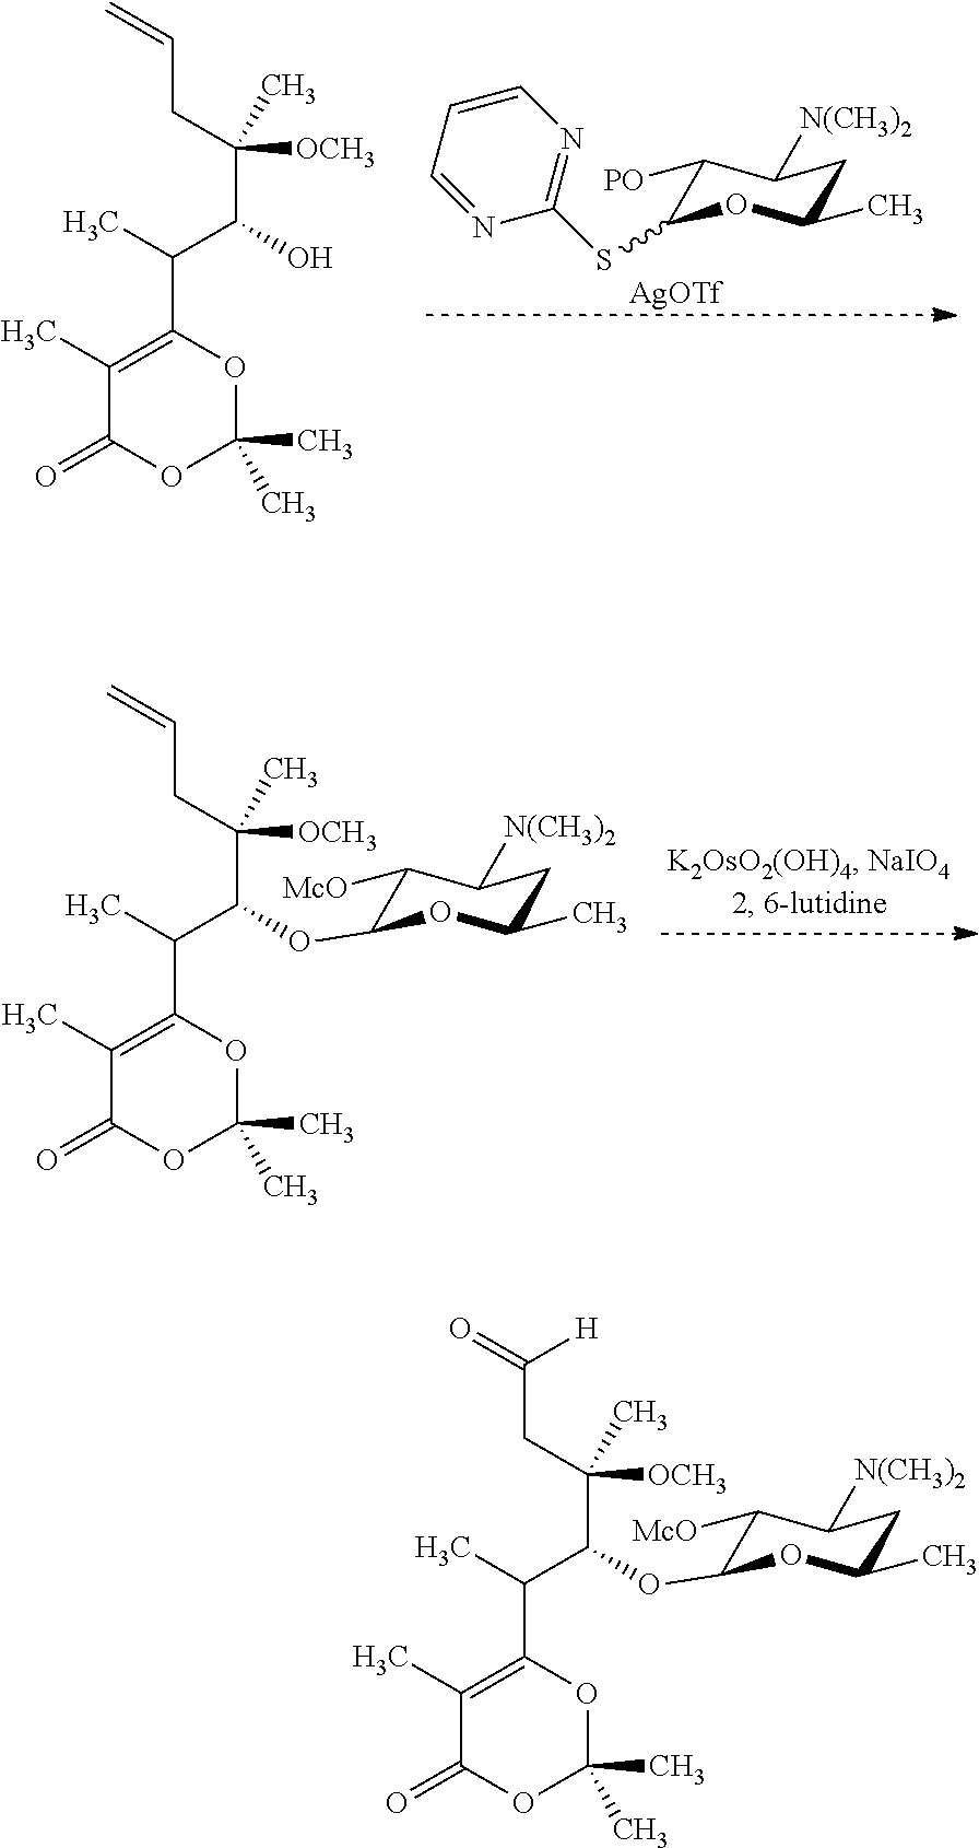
C(CC=C)(C(C(C)C1=C(C)C(=O)OC(C)(C)O1)OC1C([McO])C([N(CH3)2])CC(C)O1)([OCH3])C.C(CC=C)(C(C(C)C1=C(C)C(=O)OC(C)(C)O1)O)([OCH3])C.N1=CC=CN=C1SC1C([PO])C([N(CH3)2])CC(C)O1.[AgOTf].C(CC(=O)[H])(C(C(C)C1=C(C)C(=O)OC(C)(C)O1)OC1C([McO])C([N(CH3)2])CC(C)O1)([OCH3])C
